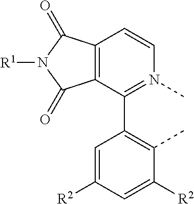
C12=C(C(C3=C(C)C([R2])=CC([R2])=C3)=N(C)C=C1)C(=O)N([R1])C2=O
